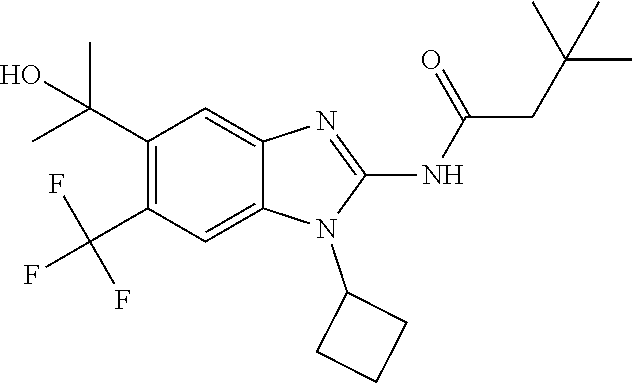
C1(C(C)(C)O)=C(C(F)(F)F)C=C2C(=C1)N=C(NC(=O)CC(C)(C)C)N2C1CCC1
